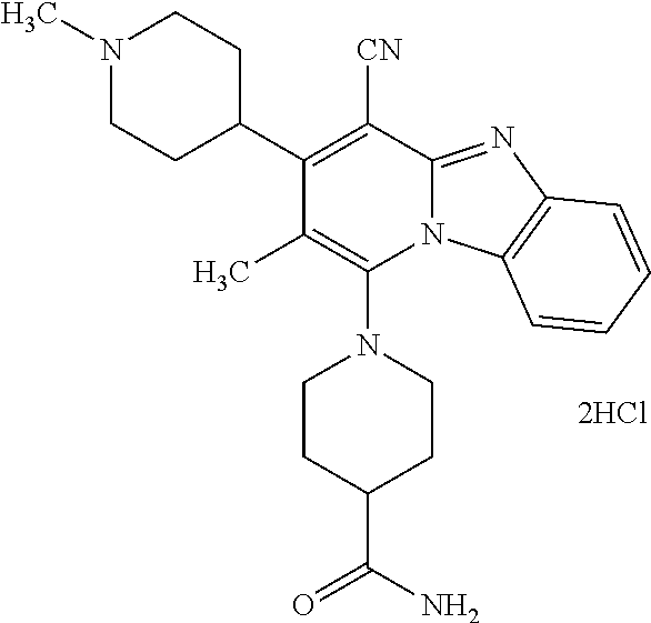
[2HCl].N1(C2=C(C)C(C3CCN(C)CC3)=C([CN])C3=NC4=C(N23)C=CC=C4)CCC(C(=O)N)CC1
